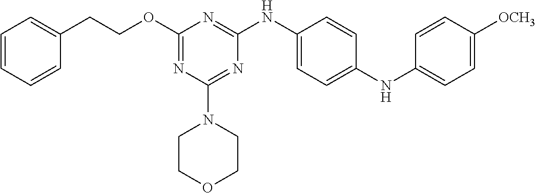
O(C1=NC(N2CCOCC2)=NC(NC2=CC=C(NC3=CC=C([OCH3])C=C3)C=C2)=N1)CCC1=CC=CC=C1
